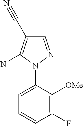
C1=C(N2N=CC(C#N)=C2N)C([OMe])=C(F)C=C1
